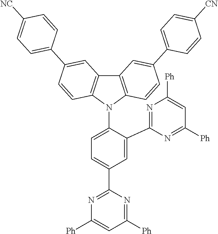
C1=C(C2=NC([Ph])=CC([Ph])=N2)C(N2C3=C(C4=C2C=CC(C2=CC=C([NC])C=C2)=C4)C=C(C2=CC=C([CN])C=C2)C=C3)=CC=C1C1=NC([Ph])=CC([Ph])=N1
